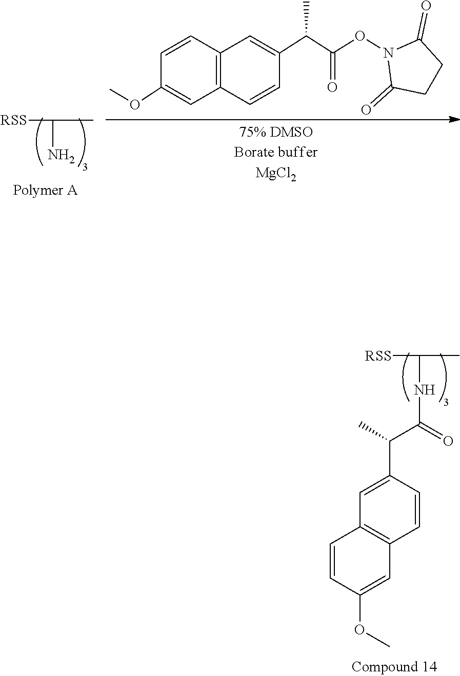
[RSS]C(NC(C(C)C1=CC2=C(C=C1)C=C(OC)C=C2)=O)C.[RSS]C(N)C.C1(OC)=CC2=C(C=C(C(C(ON3C(=O)CCC3=O)=O)C)C=C2)C=C1
